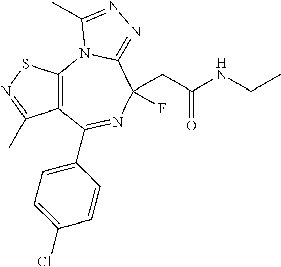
C12=C(N3C(=NN=C3C)C(F)(CC(NCC)=O)N=C1C1=CC=C(Cl)C=C1)SN=C2C
